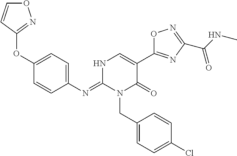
C1(OC2=CC=C(N=C3N(CC4=CC=C(Cl)C=C4)C(=O)C(C4=NC(C(=O)NC)=NO4)=CN3)C=C2)=NOC=C1
